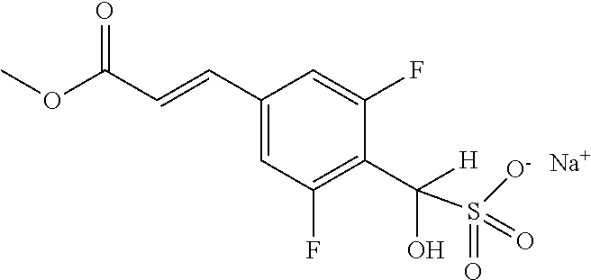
C1(C=CC(OC)=O)=CC(F)=C(C([H])(O)S([O-])(=O)=O)C(F)=C1.[Na]
